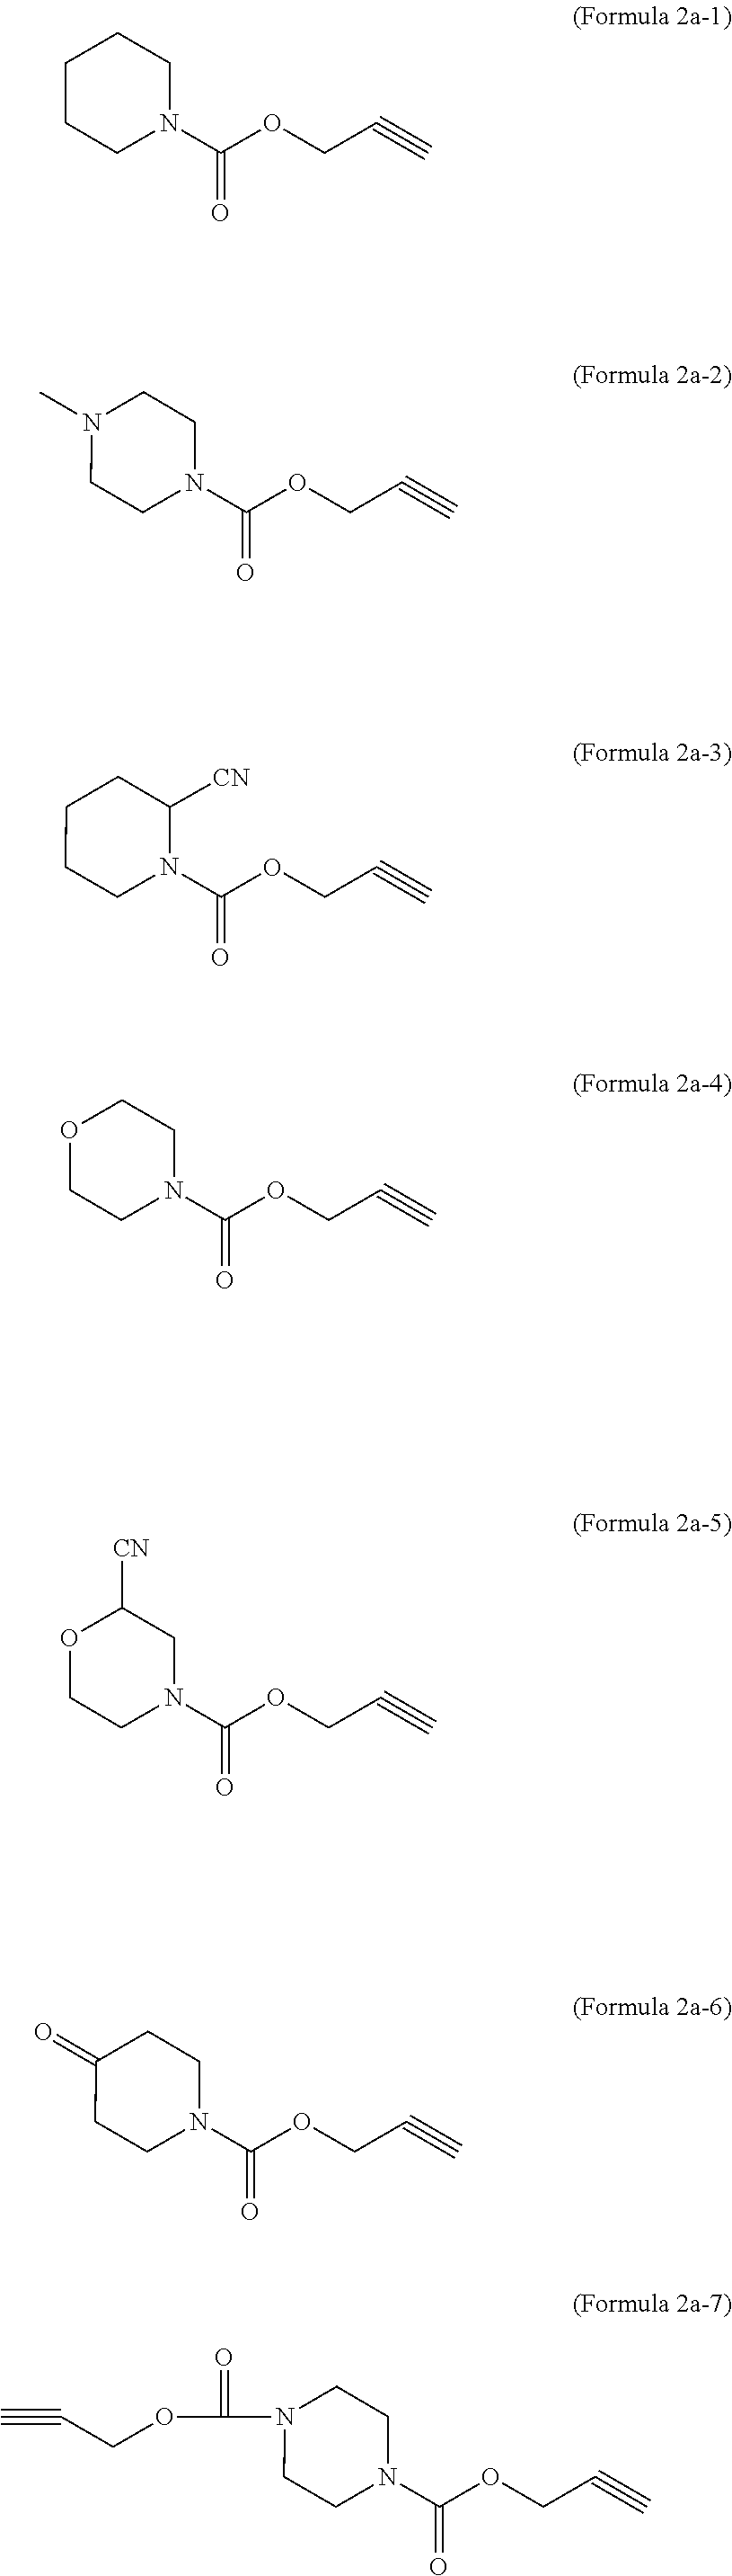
C1N(C(OCC#C)=O)CCCC1.C1N(C(OCC#C)=O)CCN(C)C1.C1N(C(OCC#C)=O)C([CN])CCC1.C1N(C(OCC#C)=O)CCOC1.C1N(C(OCC#C)=O)CC([CN])OC1.C1N(C(OCC#C)=O)CCC(=O)C1.C1N(C(OCC#C)=O)CCN(C(OCC#C)=O)C1
